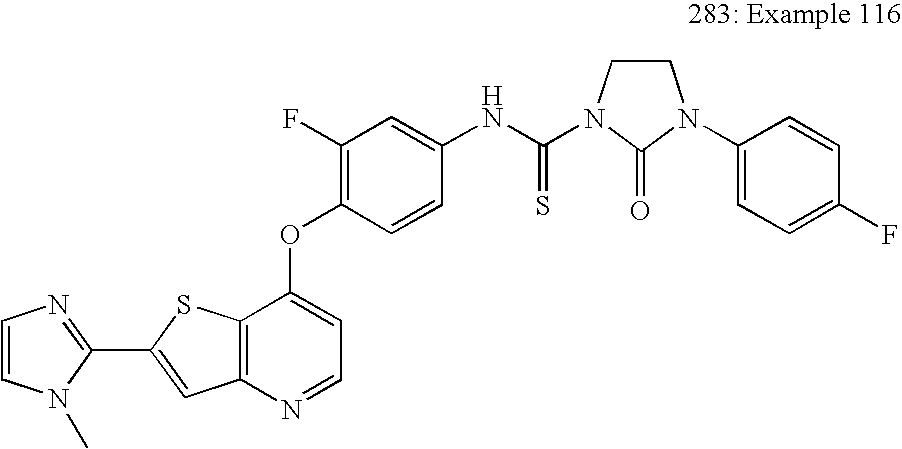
C1=CN(C)C(C2=CC3=C(S2)C(OC2=C(F)C=C(NC(N4CCN(C5=CC=C(F)C=C5)C4=O)=S)C=C2)=CC=N3)=N1
